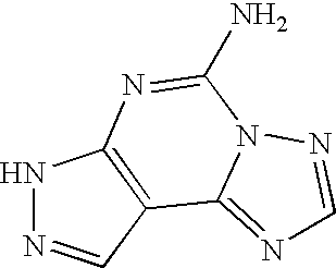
N1N=CC2=C1N=C(N)N1C2=NC=N1
